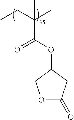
CCC(C)(C)C(OC1CC(=O)OC1)=O
